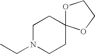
CCN1CCC2(CC1)OCCO2
